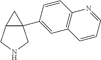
C12(C3=CC4=C(C=C3)N=CC=C4)C(CNC1)C2
